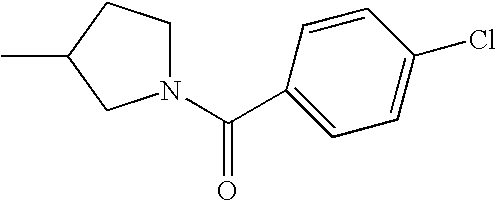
N1(C(C2=CC=C(Cl)C=C2)=O)CCC(C)C1
